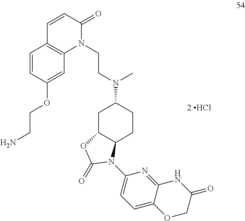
N(C1CC2C(CC1)N(C1=CC=C3C(=N1)NC(=O)CO3)C(=O)O2)(CCN1C(=O)C=CC2=C1C=C(OCCN)C=C2)C
